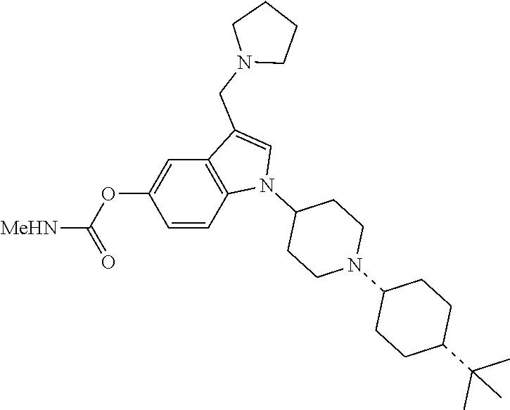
C1(OC([MeHN])=O)=CC2=C(C=C1)N(C1CCN(C3CCC(C(C)(C)C)CC3)CC1)C=C2CN1CCCC1
